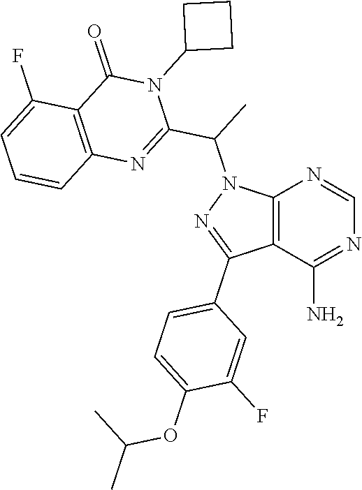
C12=C(C(N)=NC=N1)C(C1=CC=C(OC(C)C)C(F)=C1)=NN2C(C1=NC2=C(C(=O)N1C1CCC1)C(F)=CC=C2)C
